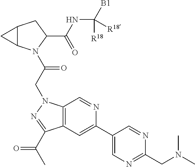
C12C(N(C(CN3C4=C(C=C(C5=CN=C(CN(C)C)N=C5)N=C4)C(C(C)=O)=N3)=O)C(C(NC([B1])([R18])[R18])=O)C1)C2
